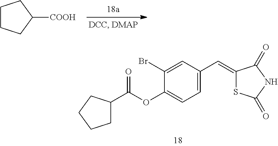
C1(Br)=CC(C=C2SC(=O)NC2=O)=CC=C1OC(=O)C1CCCC1.C1CCC([COOH])C1
